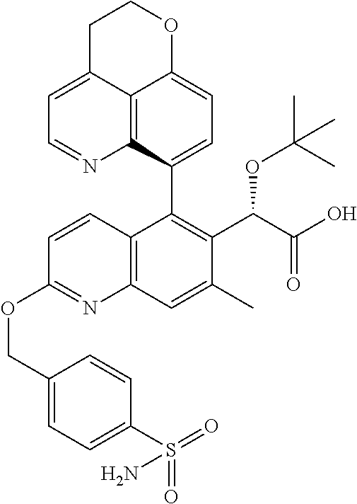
C12=C3C(C4=C(C(C(O)=O)OC(C)(C)C)C(C)=CC5=C4C=CC(OCC4=CC=C(S(=O)(=O)N)C=C4)=N5)=CC=C1OCCC2=CC=N3
